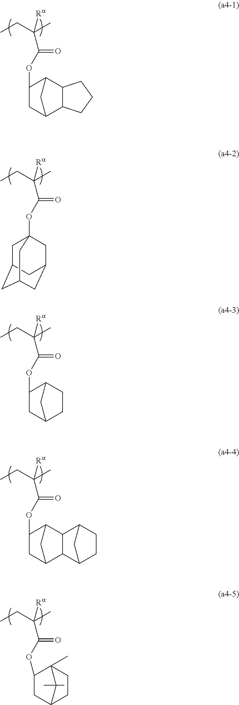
CCC(C)(C(OC1C2C3C(C(C1)C2)CCC3)=O)[Ra].CCC(C)(C(OC12CC3CC(CC(C1)C3)C2)=O)[Ra].CCC(C)(C(OC1C2CCC(C1)C2)=O)[Ra].CCC(C)(C(OC1C2CC(C1)C1C2C2CCC1C2)=O)[Ra].CCC(C)(C(OC1C2(C)CCC(C2(C)C)C1)=O)[Ra]
